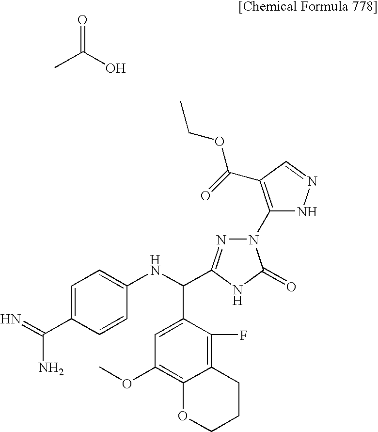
CC(O)=O.C1=C(C(N)=N)C=CC(NC(C2=CC(OC)=C3C(=C2F)CCCO3)C2=NN(C3=C(C(OCC)=O)C=NN3)C(=O)N2)=C1
